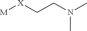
[M][X]CCN(C)C
